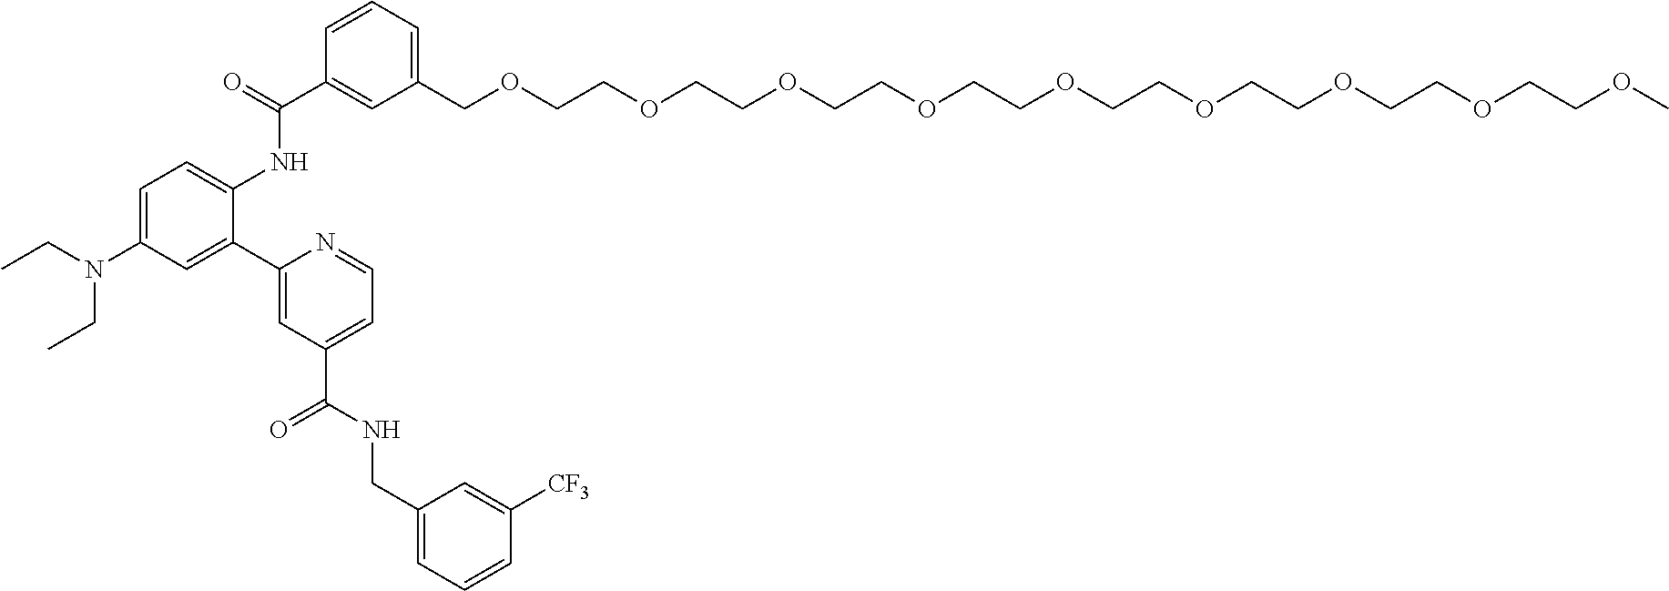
C1=CC=C(COCCOCCOCCOCCOCCOCCOCCOCCOC)C=C1C(=O)NC1=CC=C(N(CC)CC)C=C1C1=CC(C(NCC2=CC=CC([CF3])=C2)=O)=CC=N1
